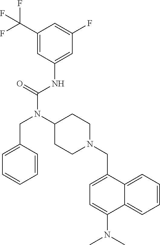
C1(C(F)(F)F)=CC(NC(N(C2CCN(CC3=CC=C(N(C)C)C4=CC=CC=C34)CC2)CC2=CC=CC=C2)=O)=CC(F)=C1
